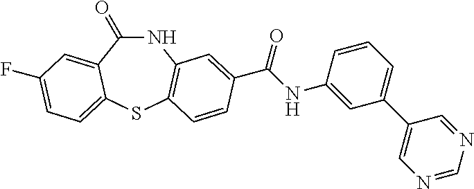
N1C(=O)C2=CC(F)=CC=C2SC2=C1C=C(C(NC1=CC(C3=CN=CN=C3)=CC=C1)=O)C=C2
